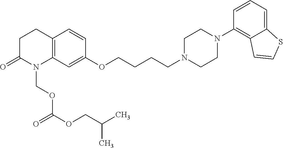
C12=C(C=C(OCCCCN3CCN(C4=C5C(=CC=C4)SC=C5)CC3)C=C1)N(COC(OCC(C)C)=O)C(=O)CC2
